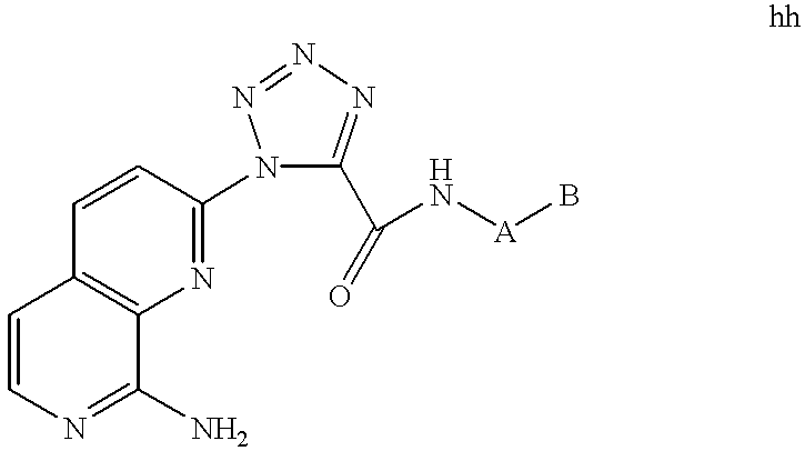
C1=CC2=C(N=C1N1C(C(N[A]B)=O)=NN=N1)C(N)=NC=C2
